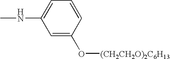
C1=C(O[(CH2CH2O)2C6H13])C=CC=C1NC
